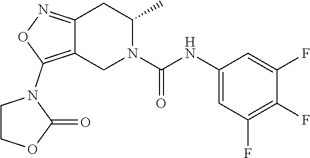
C12=C(N3CCOC3=O)ON=C1CC(C)N(C(NC1=CC(F)=C(F)C(F)=C1)=O)C2
